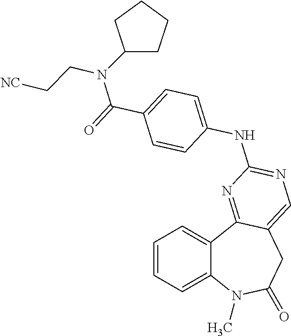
C1=CC=C2C(=C1)C1=NC(NC3=CC=C(C(=O)N(C4CCCC4)CC[NC])C=C3)=NC=C1CC(=O)N2C
